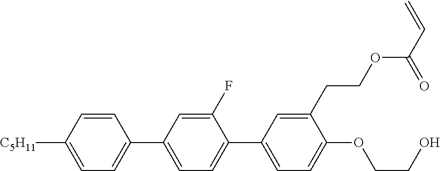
C1=CC([C5H11])=CC=C1C1=CC=C(C2=CC=C(OCCO)C(CCOC(C=C)=O)=C2)C(F)=C1
